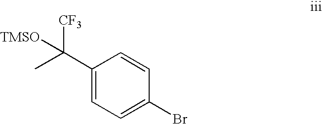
C1(C(C)([CF3])[TMSO])=CC=C(Br)C=C1
